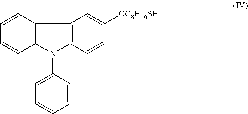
C12=C(C=CC=C1)C1=C(N2C2=CC=CC=C2)C=CC([OC8H16SH])=C1
